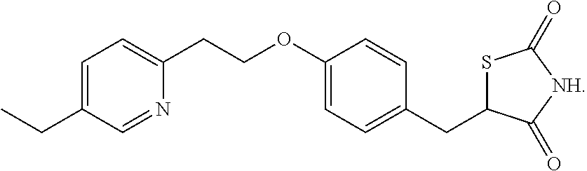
S1C(CC2=CC=C(OCCC3=CC=C(CC)C=N3)C=C2)C(=O)[NH]C1=O
